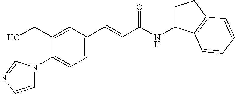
C1=C(C=CC(NC2CCC3=C2C=CC=C3)=O)C=C(CO)C(N2C=CN=C2)=C1
